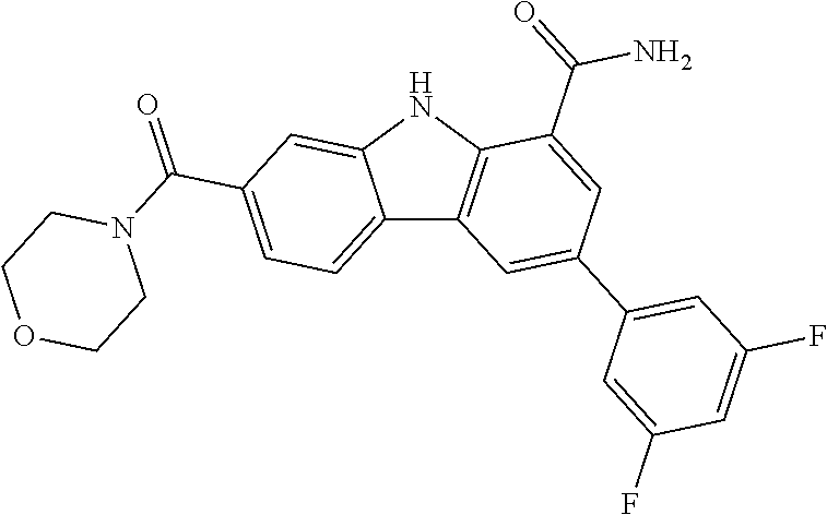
C12=CC=C(C(=O)N3CCOCC3)C=C1NC1=C2C=C(C2=CC(F)=CC(F)=C2)C=C1C(=O)N
